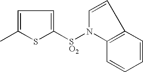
C1=C(C)SC([SO2]N2C3=C(C=C2)C=CC=C3)=C1
